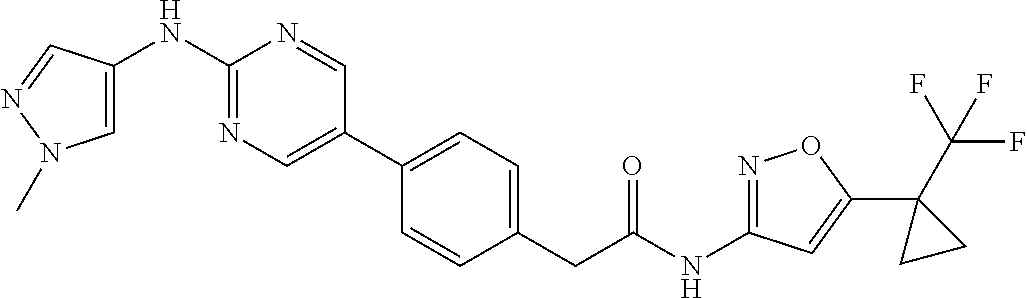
C1(C2=CN=C(NC3=CN(C)N=C3)N=C2)=CC=C(CC(NC2=NOC(C3(C(F)(F)F)CC3)=C2)=O)C=C1
